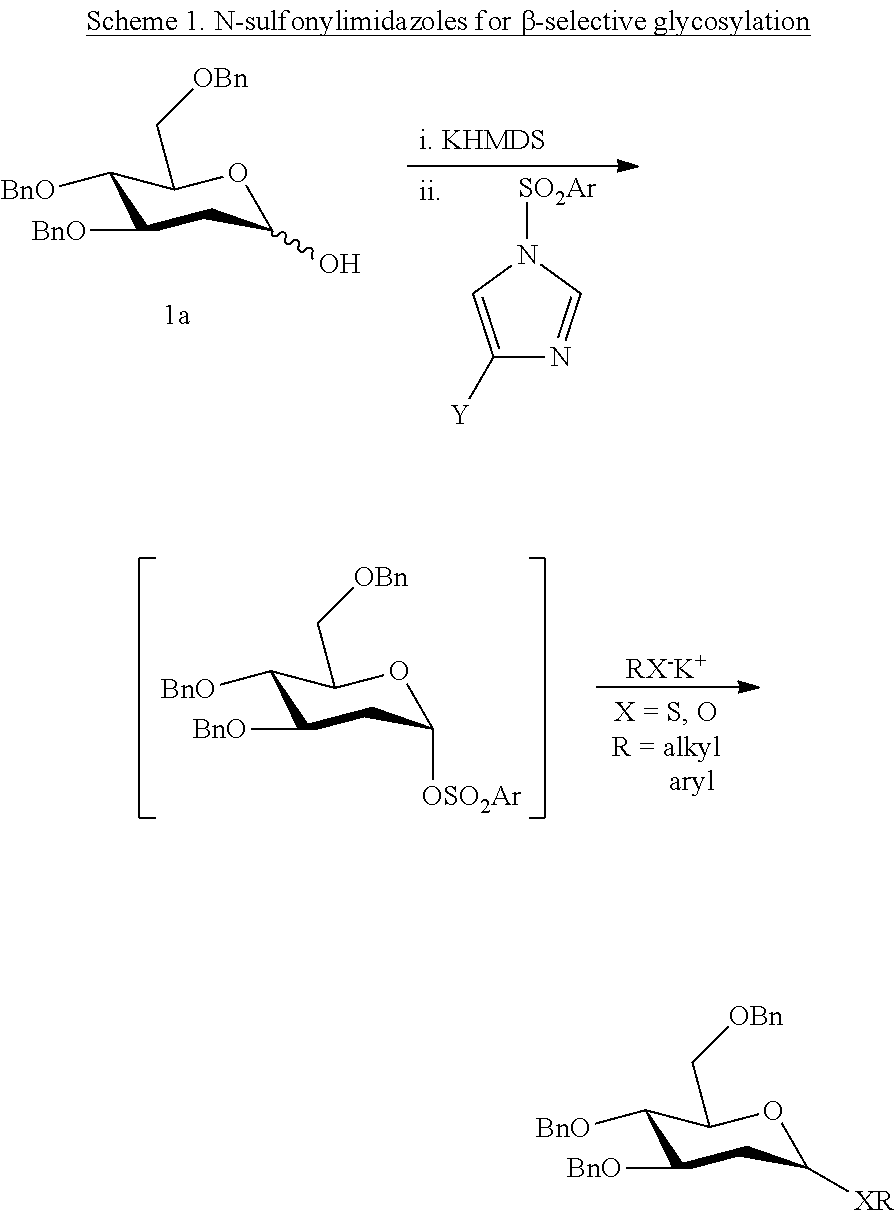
C1([BnO])C([BnO])CC(O)OC1C[OBn].C1([Y])=CN([SO2Ar])C=N1.C1([BnO])C([BnO])CC([OSO2Ar])OC1C[OBn].[RX-K+].C1([BnO])C([BnO])CC([XR])OC1C[OBn]
